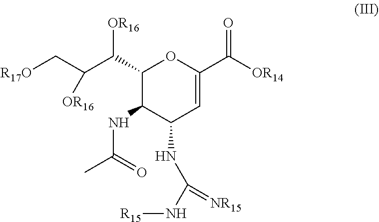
C1(C(C(C[R17O])[OR16])[OR16])C(NC(C)=O)C(NC(N[R15])=[NR15])C=C(C([OR14])=O)O1
